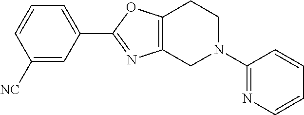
C1([NC])=CC(C2=NC3=C(O2)CCN(C2=NC=CC=C2)C3)=CC=C1
